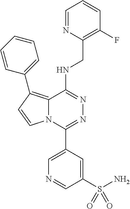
C1=NC(CNC2=NN=C(C3=CN=CC(S(N)(=O)=O)=C3)N3C2=C(C2=CC=CC=C2)C=C3)=C(F)C=C1
